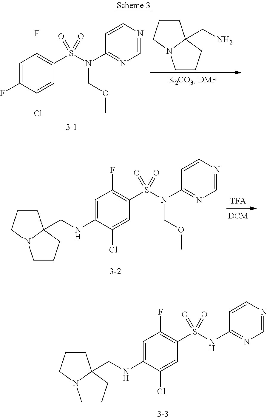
C1CCC2(CN)N1CCC2.C1=C(F)C(Cl)=CC(S(N(C2=NC=NC=C2)COC)(=O)=O)=C1F.C1=C(NCC23CCCN2CCC3)C(Cl)=CC(S(N(C2=NC=NC=C2)COC)(=O)=O)=C1F.C1=C(NCC23CCCN2CCC3)C(Cl)=CC(S(NC2=NC=NC=C2)(=O)=O)=C1F
